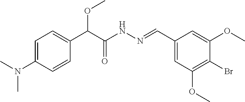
C(C(NN=CC1=CC(OC)=C(Br)C(OC)=C1)=O)(OC)C1=CC=C(N(C)C)C=C1
